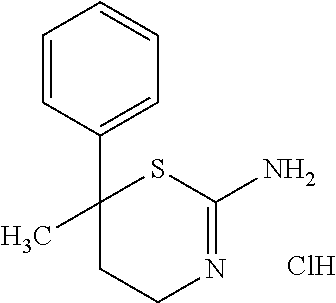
C1=CC(C2(C)CCN=C(N)S2)=CC=C1.Cl
